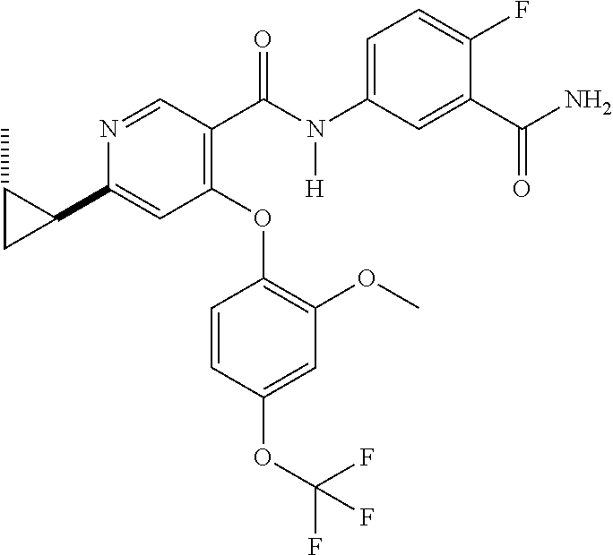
C1=NC(C2C(C)C2)=CC(OC2=C(OC)C=C(OC(F)(F)F)C=C2)=C1C(N(C1=CC=C(F)C(C(N)=O)=C1)[H])=O
